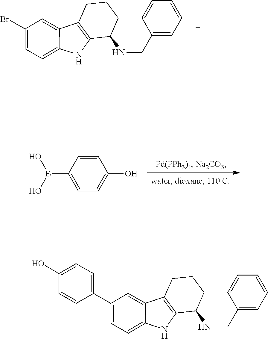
C1(Br)=CC=C2C(=C1)C1=C(N2)C(NCC2=CC=CC=C2)CCC1.C1=CC(B(O)O)=CC=C1O.C1(C2=CC=C(O)C=C2)=CC=C2C(=C1)C1=C(N2)C(NCC2=CC=CC=C2)CCC1
